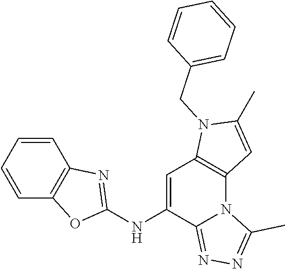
C1=C(NC2=NC3=C(O2)C=CC=C3)C2=NN=C(C)N2C2=C1N(CC1=CC=CC=C1)C(C)=C2
